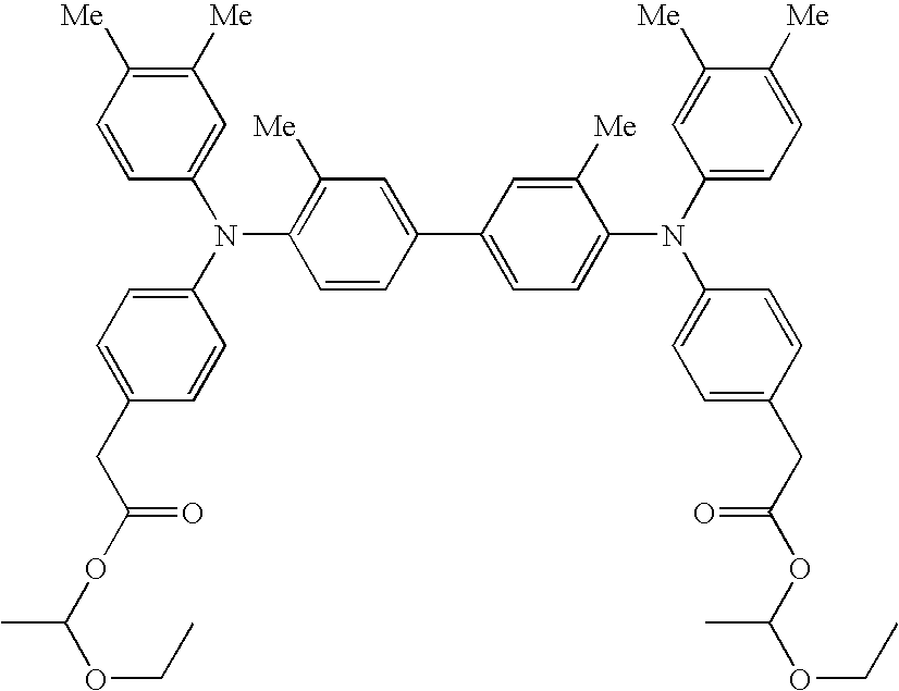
C1=CC([Me])=C([Me])C=C1N(C1=CC=C(CC(OC(OCC)C)=O)C=C1)C1=C([Me])C=C(C2=CC=C(N(C3=CC=C([Me])C([Me])=C3)C3=CC=C(CC(OC(C)OCC)=O)C=C3)C([Me])=C2)C=C1
